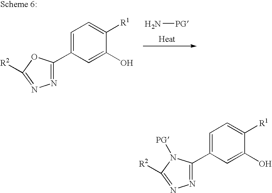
N[PG].C1=C(C2=NN=C([R2])O2)C=C(O)C([R1])=C1.C1=C(C2=NN=C([R2])N2[PG])C=C(O)C([R1])=C1
